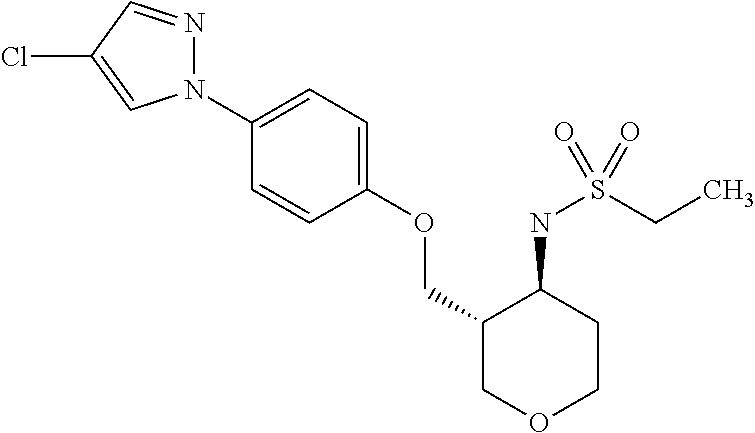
N1(C2=CC=C(OCC3COCCC3NS(CC)(=O)=O)C=C2)N=CC(Cl)=C1
